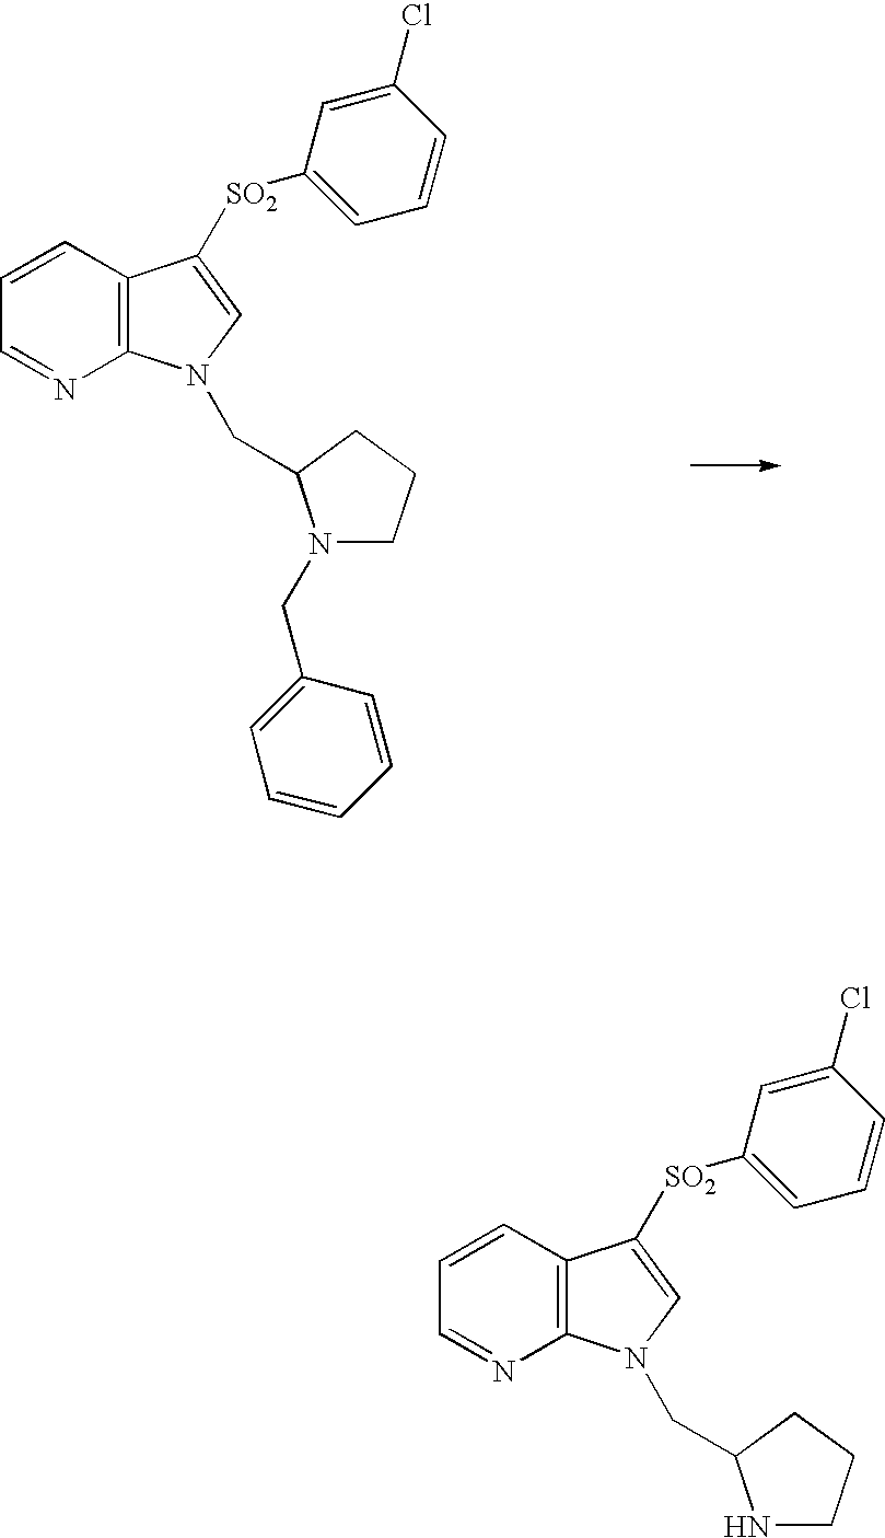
C12=C(C=CC=N1)C([SO2]C1=CC=CC(Cl)=C1)=CN2CC1N(CC2=CC=CC=C2)CCC1.C12=C(C=CC=N1)C([SO2]C1=CC=CC(Cl)=C1)=CN2CC1NCCC1
